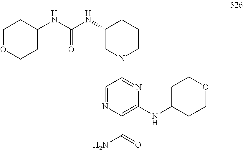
C1=NC(C(=O)N)=C(NC2CCOCC2)N=C1N1CCCC(NC(NC2CCOCC2)=O)C1
